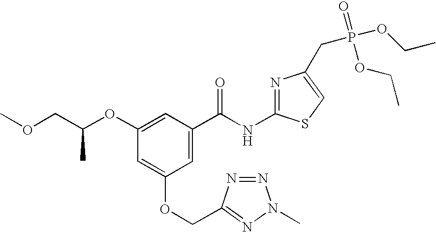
C1(OC(COC)C)=CC(C(NC2=NC(CP(OCC)(=O)OCC)=CS2)=O)=CC(OCC2=NN(C)N=N2)=C1
